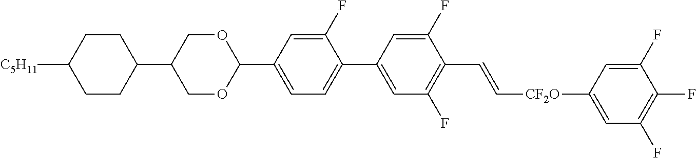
C1(F)=CC(C2OCC(C3CCC([C5H11])CC3)CO2)=CC=C1C1=CC(F)=C(C=C[CF2O]C2=CC(F)=C(F)C(F)=C2)C(F)=C1
